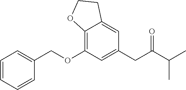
C12=C(OCC3=CC=CC=C3)C=C(CC(C(C)C)=O)C=C1CCO2
